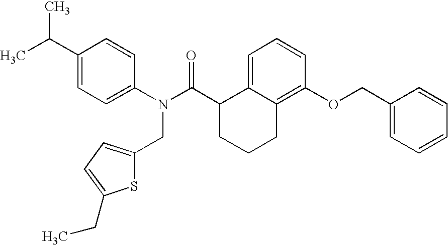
C1(C(C)C)=CC=C(N(C(C2CCCC3=C(OCC4=CC=CC=C4)C=CC=C23)=O)CC2=CC=C(CC)S2)C=C1
